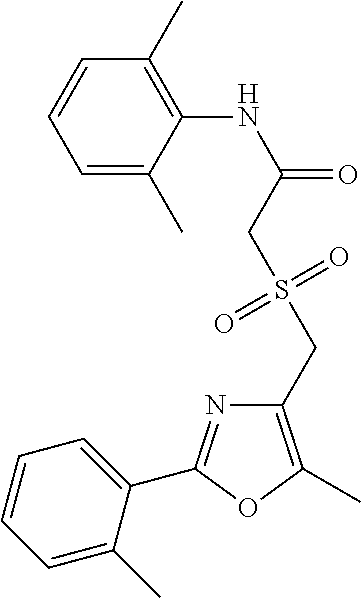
C1=C(C)C(NC(=O)CS(CC2=C(C)OC(C3=CC=CC=C3C)=N2)(=O)=O)=C(C)C=C1
